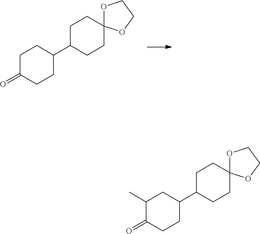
C1CC(C2CCC3(CC2)OCCO3)CCC1=O.C1(C)CC(C2CCC3(CC2)OCCO3)CCC1=O
